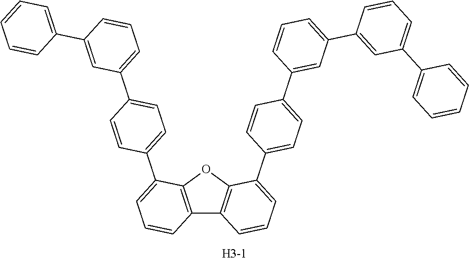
C12=C(OC3=C1C=CC=C3C1=CC=C(C3=CC(C4=CC(C5=CC=CC=C5)=CC=C4)=CC=C3)C=C1)C(C1=CC=C(C3=CC=CC(C4=CC=CC=C4)=C3)C=C1)=CC=C2.[H3-1]
